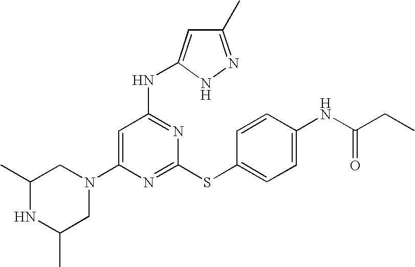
C1(C)NC(C)CN(C2=CC(NC3=CC(C)=NN3)=NC(SC3=CC=C(NC(=O)CC)C=C3)=N2)C1
